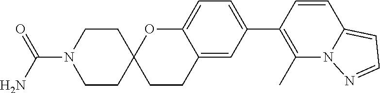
C12=CC(C3=C(C)N4C(=CC=N4)C=C3)=CC=C1OC1(CC2)CCN(C(N)=O)CC1
